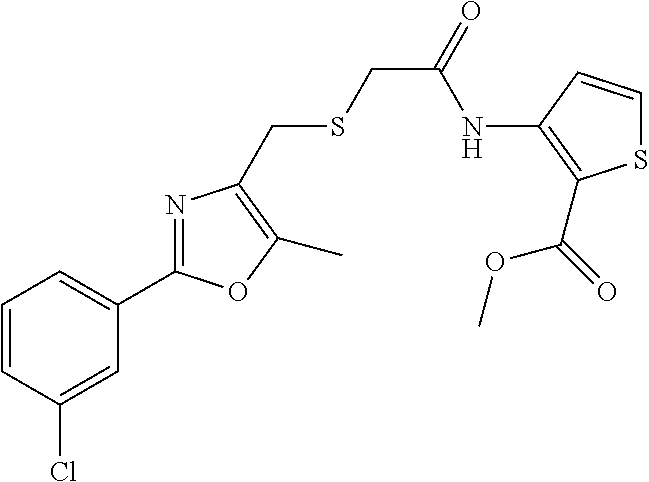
C1=CC(Cl)=CC(C2=NC(CSCC(=O)NC3=C(C(=O)OC)SC=C3)=C(C)O2)=C1
